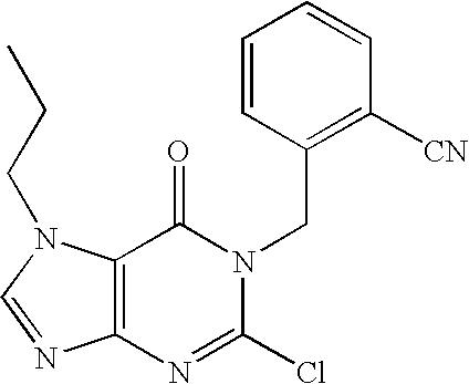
C12=C(N(CCC)C=N1)C(=O)N(CC1=C([CN])C=CC=C1)C(Cl)=N2
